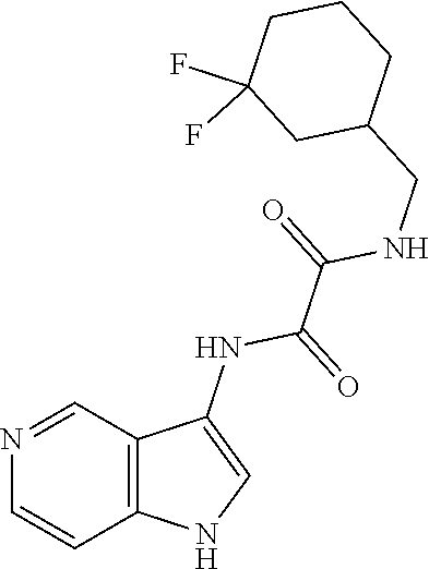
C1(CNC(C(NC2=CNC3=C2C=NC=C3)=O)=O)CC(F)(F)CCC1
